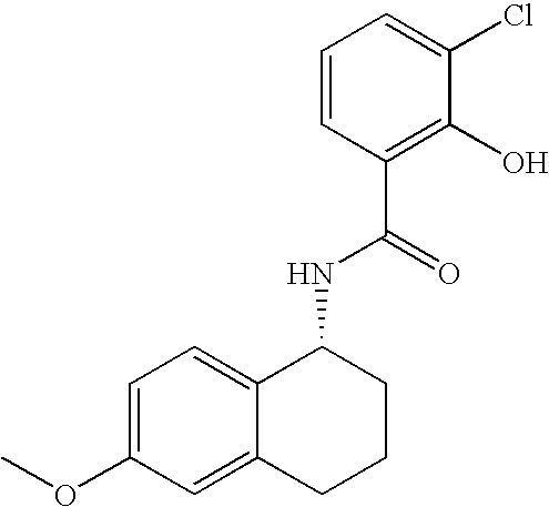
C12=CC=C(OC)C=C1CCCC2NC(=O)C1=C(O)C(Cl)=CC=C1
